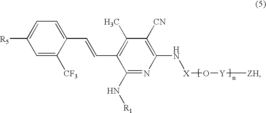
C1=C([CF3])C(C=CC2=C(C)C([CN])=C(N[X]O[Y][ZH])N=C2N[R1])=CC=C1[R5]
